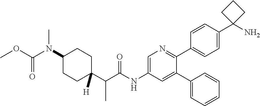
N(C1CCC(C(C(NC2=CN=C(C3=CC=C(C4(N)CCC4)C=C3)C(C3=CC=CC=C3)=C2)=O)C)([H])CC1)(C(OC)=O)C
